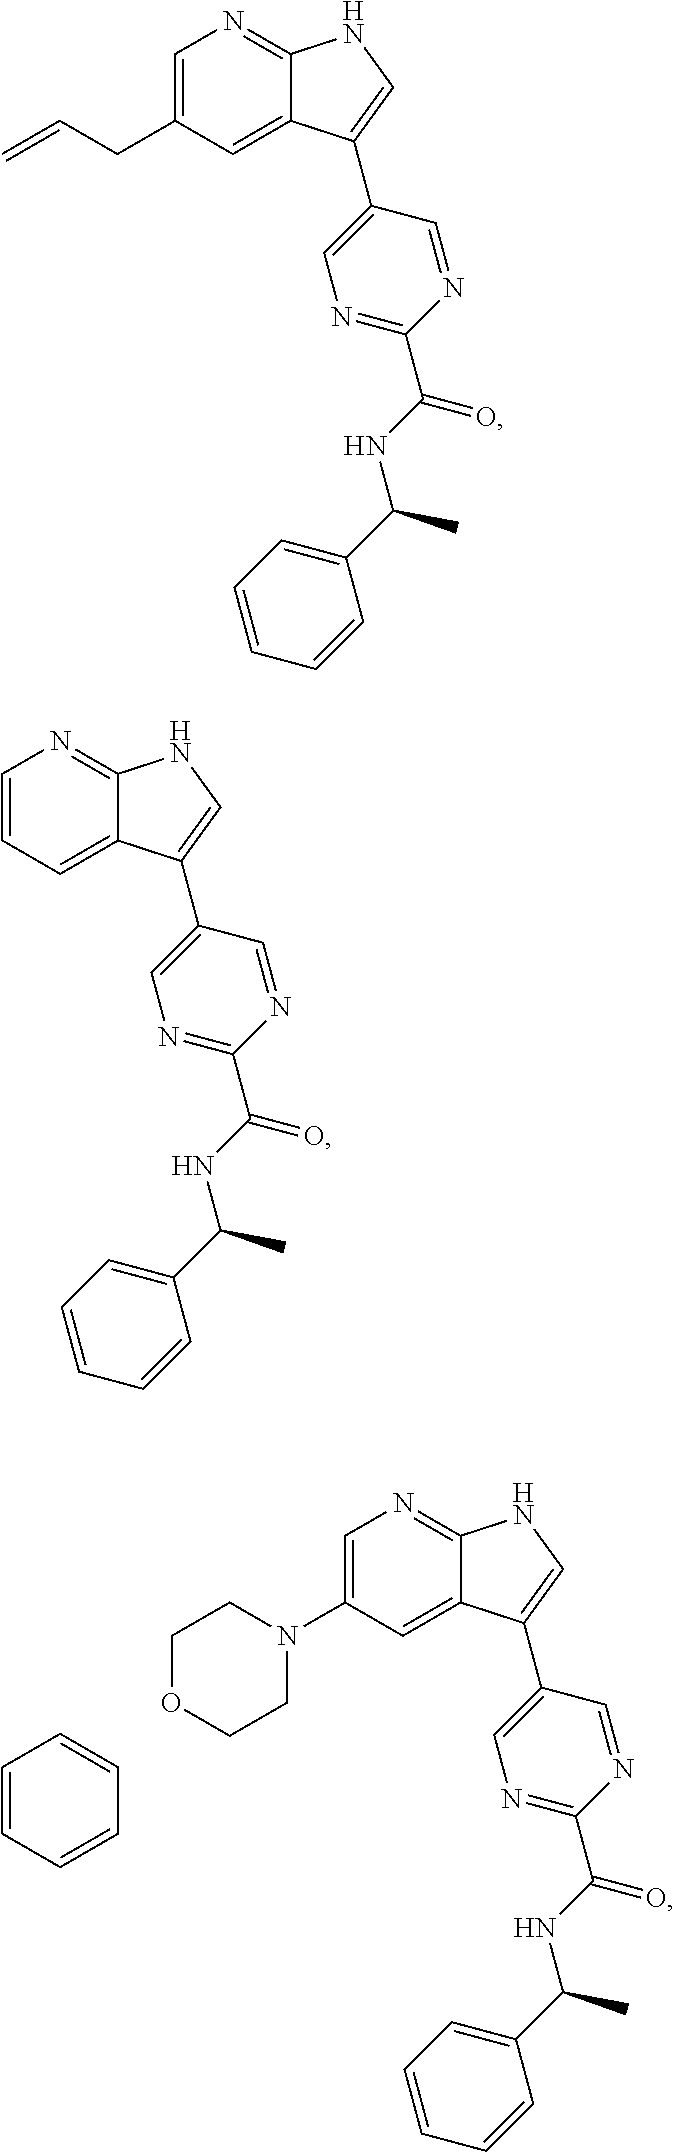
C1=C(N2CCOCC2)C=C2C(=N1)NC=C2C1=CN=C(C(NC(C2=CC=CC=C2)C)=O)N=C1.C1=CC=CC=C1.C1=C(CC=C)C=C2C(=N1)NC=C2C1=CN=C(C(NC(C2=CC=CC=C2)C)=O)N=C1.C1=CC=C2C(=N1)NC=C2C1=CN=C(C(NC(C2=CC=CC=C2)C)=O)N=C1
